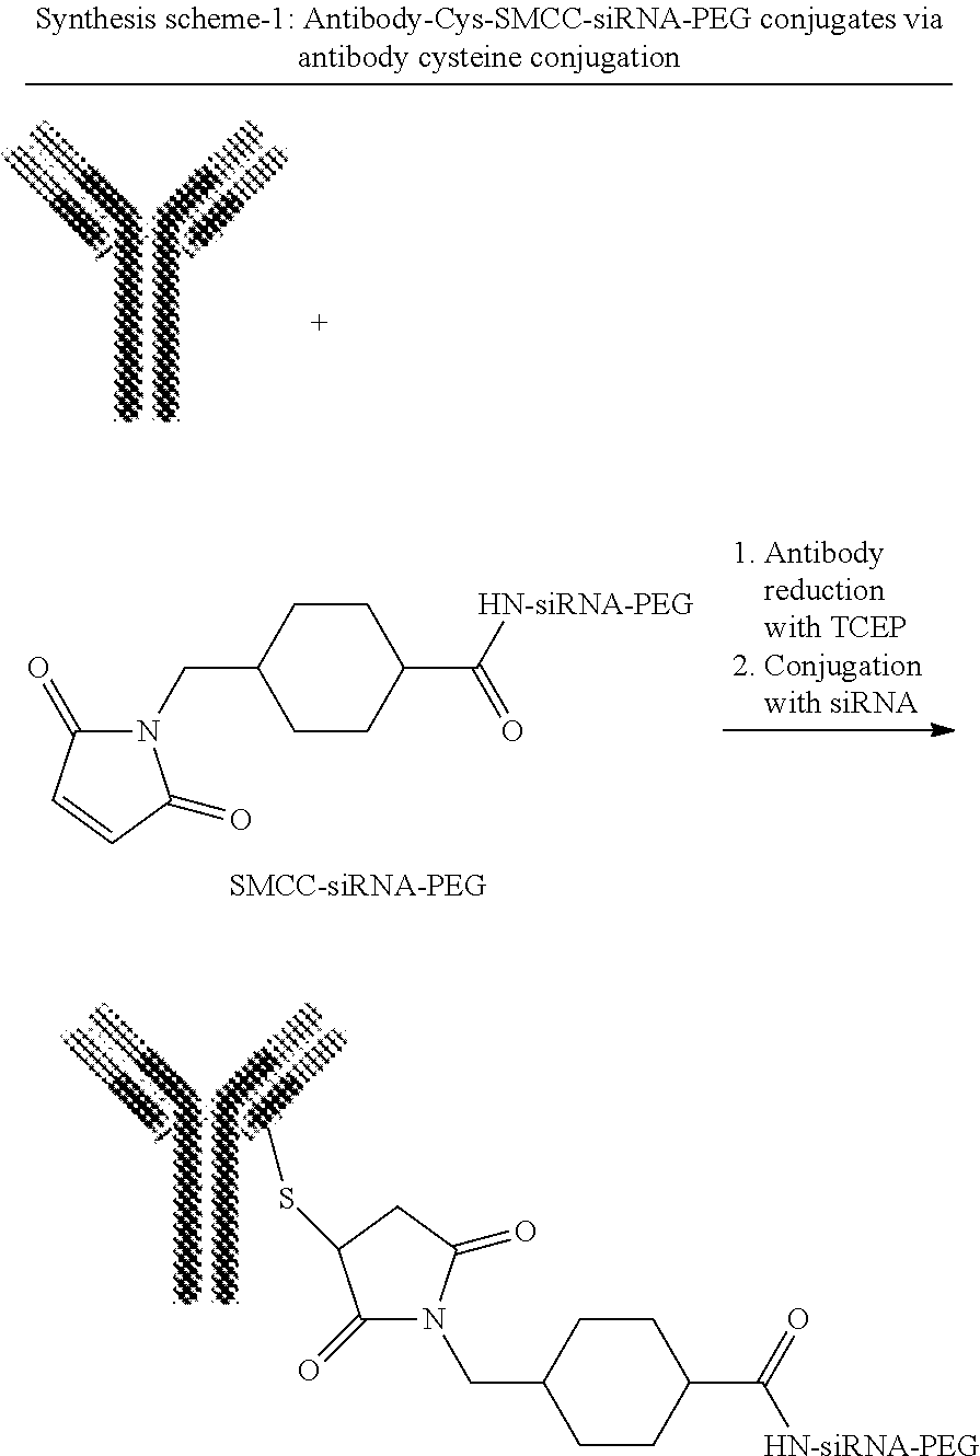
N1(CC2CCC(C([HN-siRNA-PEG])=O)CC2)C(=O)C=CC1=O.C1(=O)N(CC2CCC(C(=O)[HN-siRNA-PEG])CC2)C(=O)CC1SC
